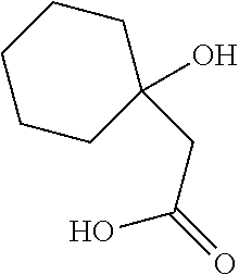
OC(CC1(O)CCCCC1)=O
